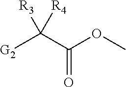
[G2]C(C(OC)=O)([R3])[R4]
